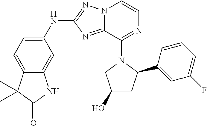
C12=CC(NC3=NN4C(=N3)C(N3C(C5=CC(F)=CC=C5)CC(O)C3)=NC=C4)=CC=C1C(C)(C)C(=O)N2
